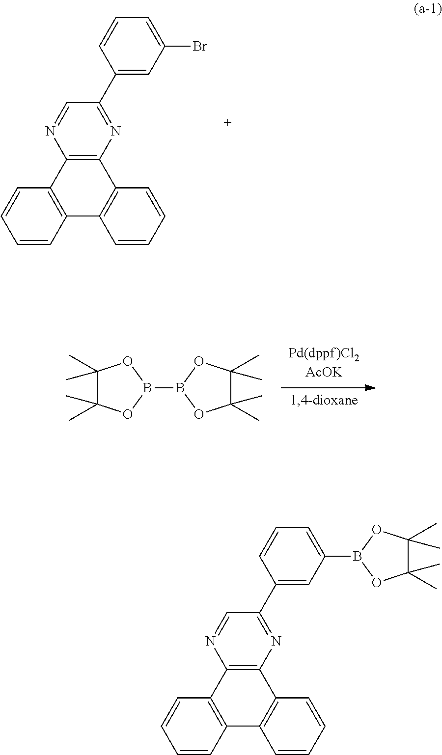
C1=CC2=C(C=C1)C1=C(C3=C2C=CC=C3)N=C(C2=CC(Br)=CC=C2)C=N1.C1(C)(C)C(C)(C)OB(B2OC(C)(C)C(C)(C)O2)O1.C1=CC2=C(C=C1)C1=C(C3=C2C=CC=C3)N=C(C2=CC(B3OC(C)(C)C(C)(C)O3)=CC=C2)C=N1
